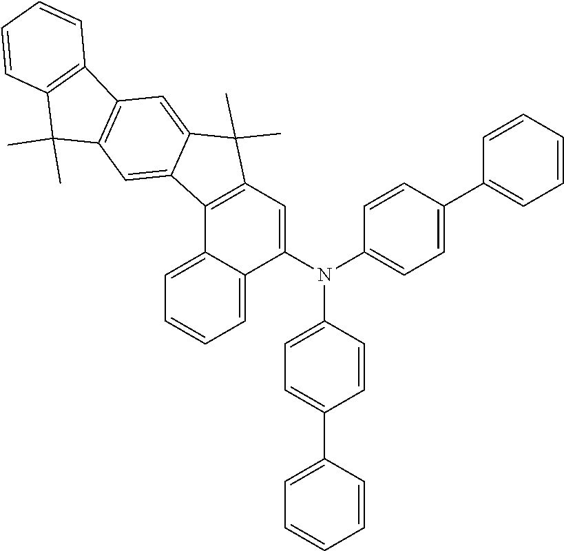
N(C1=CC=C(C2=CC=CC=C2)C=C1)(C1=CC2=C(C3=CC=CC=C13)C1=CC3=C(C=C1C2(C)C)C1=C(C=CC=C1)C3(C)C)C1=CC=C(C2=CC=CC=C2)C=C1
